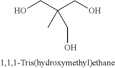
OCC(CO)(C)CO
